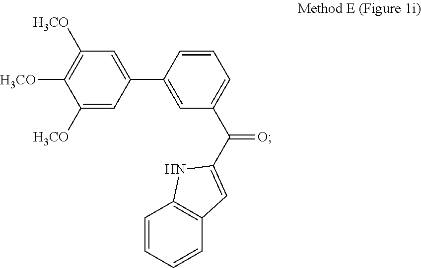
C1([H3CO])=CC(C2=CC(C(=O)C3=CC4=C(C=CC=C4)N3)=CC=C2)=CC([H3CO])=C1[H3CO]
